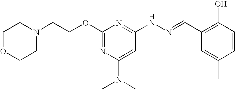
C1(OCCN2CCOCC2)=NC(N(C)C)=CC(NN=CC2=C(O)C=CC(C)=C2)=N1
